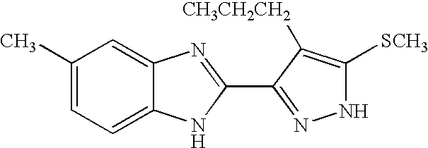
C1(C)=CC=C2C(=C1)N=C(C1=NNC([SCH3])=C1[CH3CH2CH2])N2
